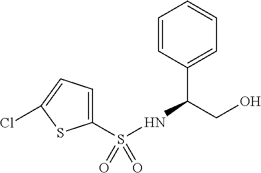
C1(S(=O)(=O)NC(CO)C2=CC=CC=C2)=CC=C(Cl)S1
